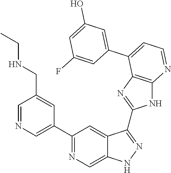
C1(C2=NC=C3C(=C2)C(C2=NC4=C(N2)N=CC=C4C2=CC(O)=CC(F)=C2)=NN3)=CN=CC(CNCC)=C1
